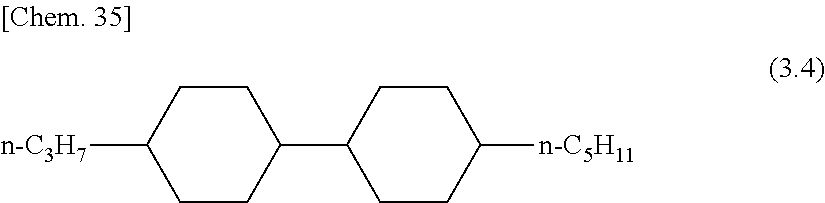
C1CC([n-C3H7])CCC1C1CCC([n-C5H11])CC1
